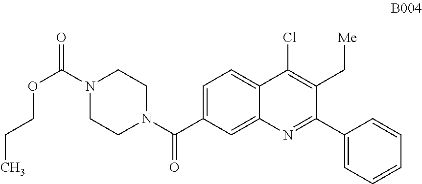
C1=C(C(N2CCN(C(=O)OCCC)CC2)=O)C=C2C(=C1)C(Cl)=C(C[Me])C(C1=CC=CC=C1)=N2
